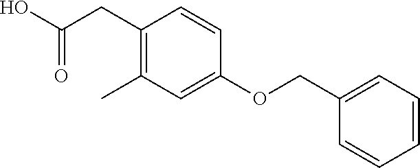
C1(CC(=O)O)=C(C)C=C(OCC2=CC=CC=C2)C=C1
